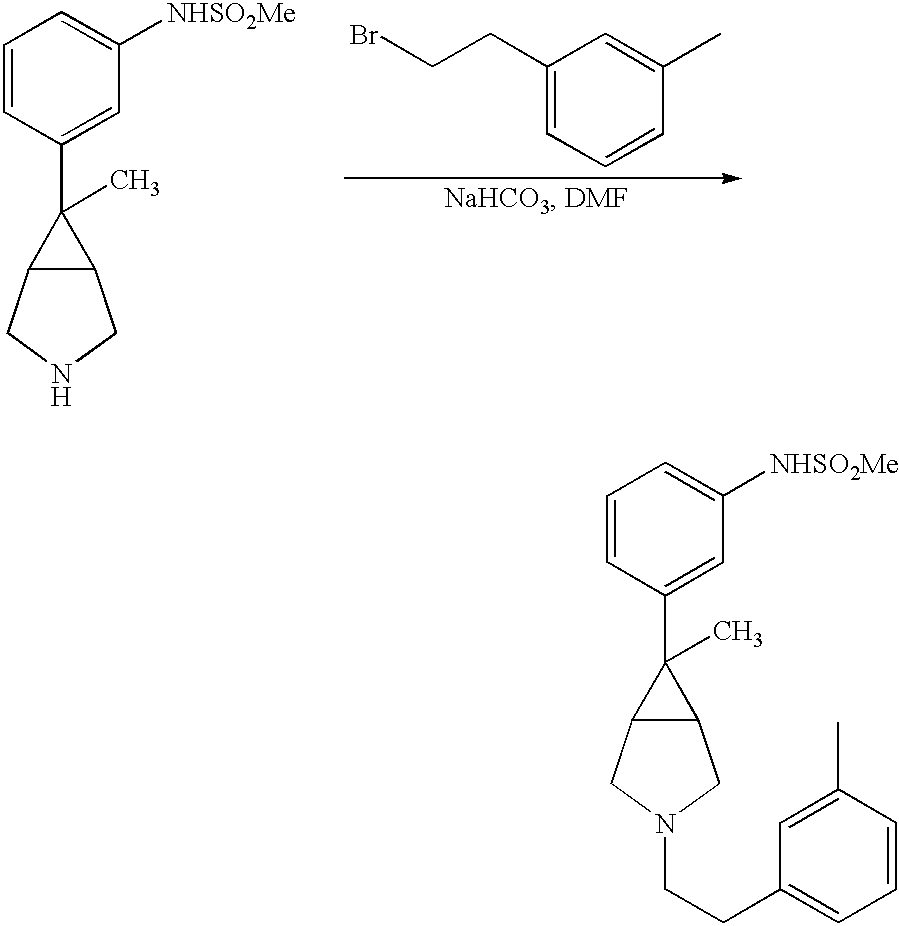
C1=CC(C2(C)C3C2CN(CCC2=CC=CC(C)=C2)C3)=CC([NHSO2Me])=C1.[H].BrCCC1=CC=CC(C)=C1.C1=CC(C2(C)C3C2CNC3)=CC([NHSO2Me])=C1
